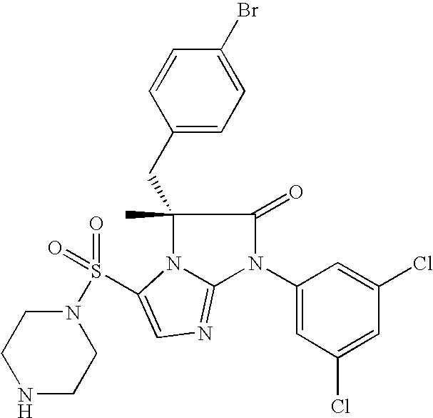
C1(CC2(C)N3C(=NC=C3S(=O)(=O)N3CCNCC3)N(C3=CC(Cl)=CC(Cl)=C3)C2=O)=CC=C(Br)C=C1
